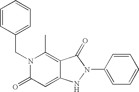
C1=CC(CN2C(=O)C=C3C(=C2C)C(=O)N(C2=CC=CC=C2)N3)=CC=C1
